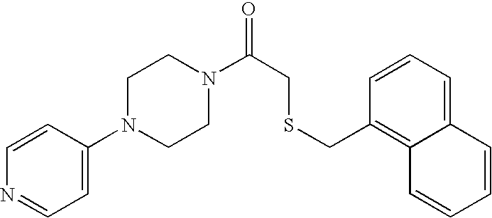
C1(N2CCN(C(CSCC3=C4C(=CC=C3)C=CC=C4)=O)CC2)=CC=NC=C1
